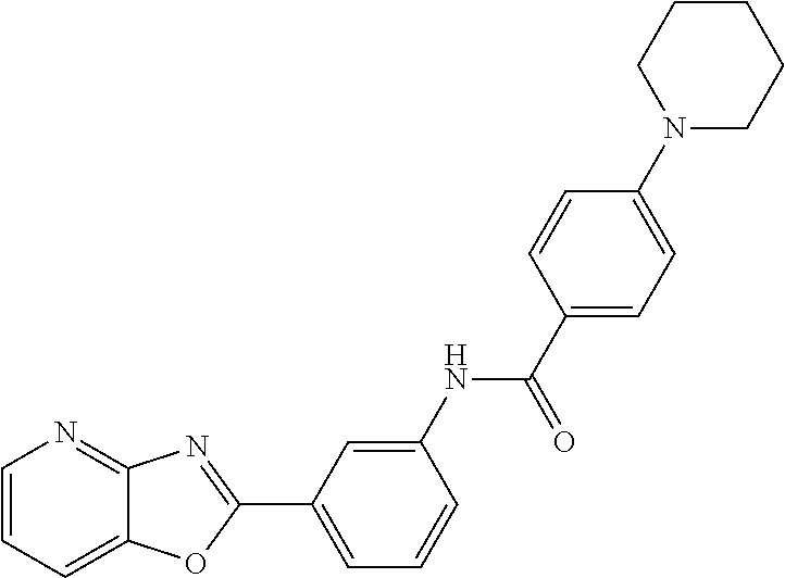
C1=CC=C2C(=N1)N=C(C1=CC=CC(NC(C3=CC=C(N4CCCCC4)C=C3)=O)=C1)O2
